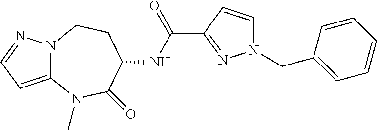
C1(C(=O)NC2CCN3C(=CC=N3)N(C)C2=O)=NN(CC2=CC=CC=C2)C=C1
